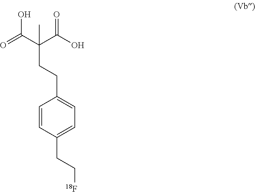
C1=CC(CC[18F])=CC=C1CCC(C(=O)O)(C(O)=O)C
